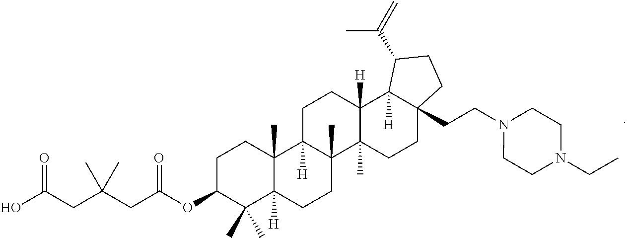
C1C(OC(CC(CC(O)=O)(C)C)=O)C(C)(C)C2([H])C(C)(C1)C1([H])C(C)(CC2)C2(C)C([H])(CC1)C1([H])C(CCN3CCN(CC)CC3)(CC2)CCC1C(=C)C
